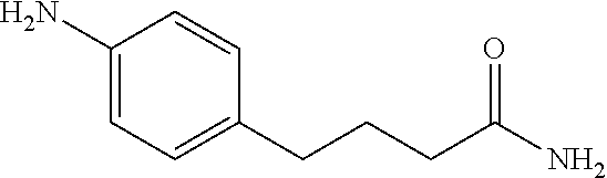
NC1=CC=C(CCCC(N)=O)C=C1
